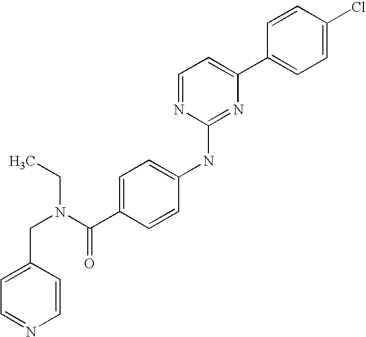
C1=CC(C2=CC=NC(NC3=CC=C(C(N(CC4=CC=NC=C4)CC)=O)C=C3)=N2)=CC=C1Cl
